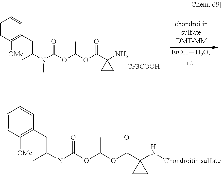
[CF3COOH].[EtOH][H2O].N(C)(C(CC1=C([OMe])C=CC=C1)C)C(OC(OC(=O)C1(N)CC1)C)=O.N(C)(C(CC1=C([OMe])C=CC=C1)C)C(OC(OC(=O)C1(N[Chondroitin sulfate])CC1)C)=O
